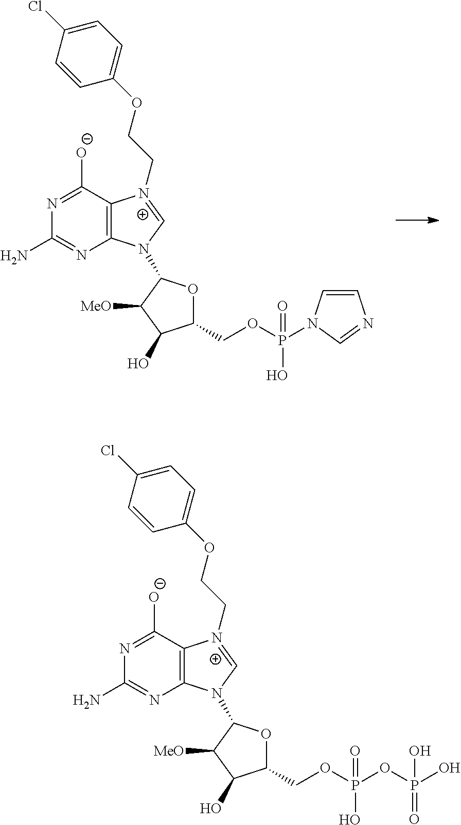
C12=C(C([O-])=NC(N)=N1)[N+](CCOC1=CC=C(Cl)C=C1)=CN2C1OC(COP(O)(=O)N2C=CN=C2)C(O)C1[MeO].C12=C(C([O-])=NC(N)=N1)[N+](CCOC1=CC=C(Cl)C=C1)=CN2C1OC(COP(O)(=O)OP(O)(O)=O)C(O)C1[MeO]
